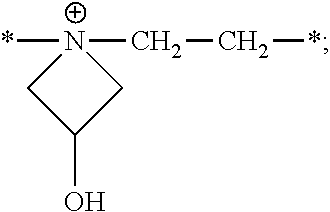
*[N+]1(CC*)CC(O)C1
